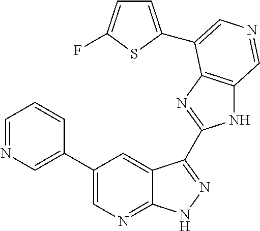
C1(C2=CN=CC=C2)=CN=C2C(=C1)C(C1=NC3=C(N1)C=NC=C3C1=CC=C(F)S1)=NN2
